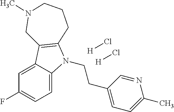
C1=C2C(=CC=C1F)N(CCC1=CC=C(C)N=C1)C1=C2CN(C)CCC1.[H]Cl.[H]Cl
